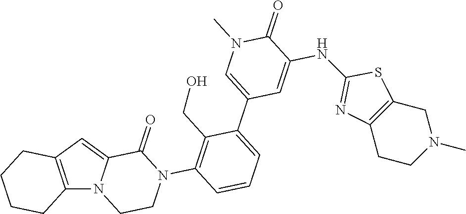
C12=C(C=C3N1CCN(C1=C(CO)C(C4=CN(C)C(=O)C(NC5=NC6=C(CN(C)CC6)S5)=C4)=CC=C1)C3=O)CCCC2
